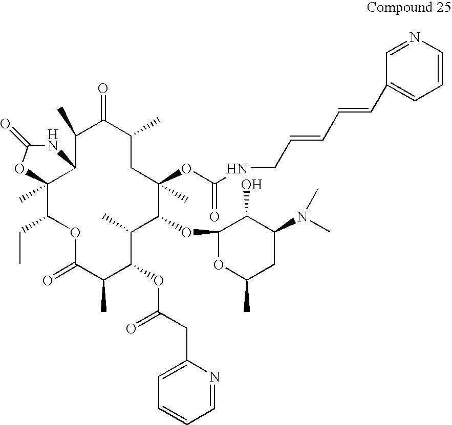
C12(C)C(CC)OC(=O)C(C)C(OC(CC3=CC=CC=N3)=O)C(C)C(OC3OC(C)CC(N(C)C)C3O)C(C)(OC(NCC=CC=CC3=CC=CN=C3)=O)CC(C)C(=O)C(C)C1NC(=O)O2
